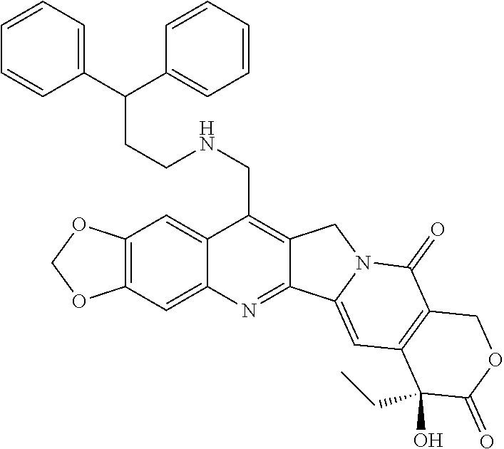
O1COC2=C1C=C1C(CNCCC(C3=CC=CC=C3)C3=CC=CC=C3)=C3C(=NC1=C2)C1=CC2=C(C(=O)N1C3)COC(=O)C2(CC)O
